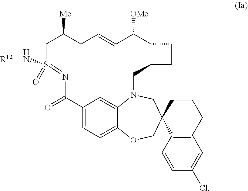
C12=C(C=CC(Cl)=C1)C1(CCC2)CN2C3=CC(=CC=C3OC1)C(=O)N=S(=O)(N[R12])CC([Me])CC=CC([OMe])C1C(C2)CC1
